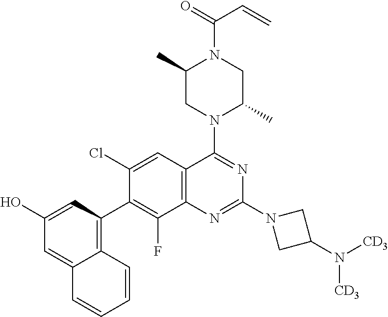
C1(O)=CC(C2=C(F)C3=C(C=C2Cl)C(N2C(C)CN(C(=O)C=C)C(C)C2)=NC(N2CC(N([CD3])[CD3])C2)=N3)=C2C(=C1)C=CC=C2
